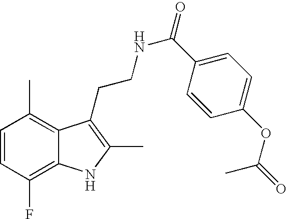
C1=CC(F)=C2C(=C1C)C(CCNC(=O)C1=CC=C(OC(=O)C)C=C1)=C(C)N2
